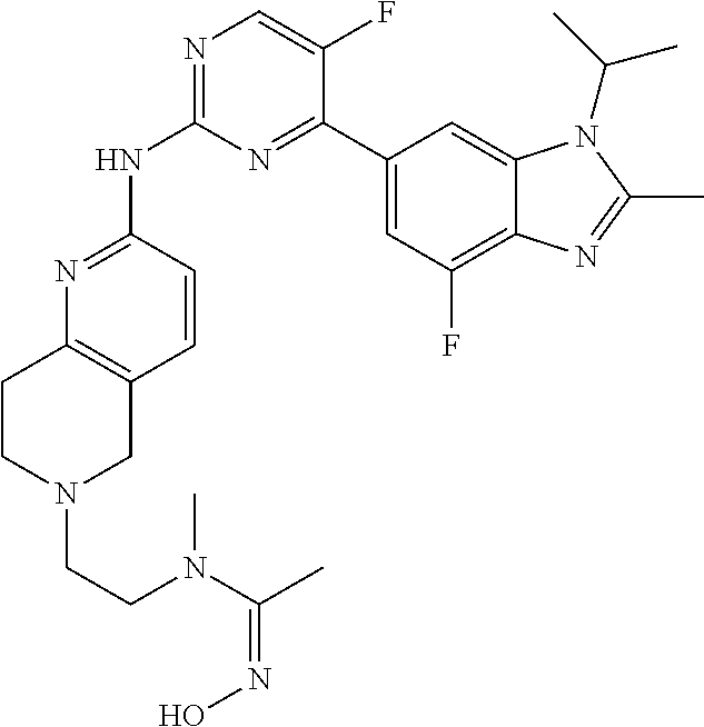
N1=C(NC2=NC=C(F)C(C3=CC(F)=C4C(=C3)N(C(C)C)C(C)=N4)=N2)C=CC2=C1CCN(CCN(C(C)=NO)C)C2
